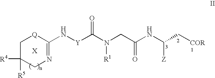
C1(N[Y]C(N(CC(NC(C[COR])[Z])=O)[R1])=O)=NCC([R4])([R5])C[Q]1.[X]
